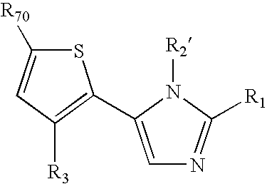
C1=C(C2=C([R3])C=C([R70])S2)N([R2])C([R1])=N1
